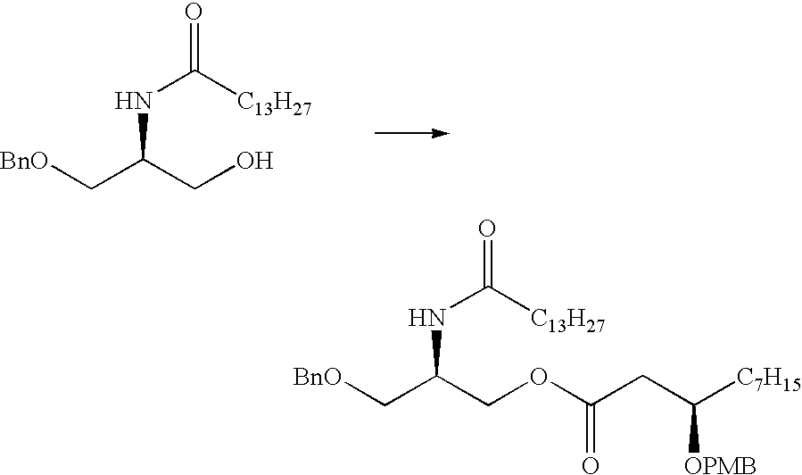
N(C(CO)C[BnO])C([C13H27])=O.N(C(COC(CC([C7H15])[OPMB])=O)C[BnO])C([C13H27])=O
